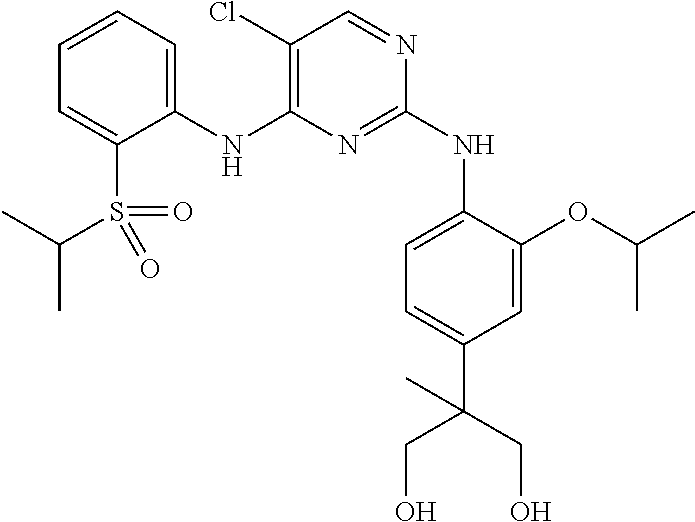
C1(NC2=C(Cl)C=NC(NC3=CC=C(C(CO)(CO)C)C=C3OC(C)C)=N2)=CC=CC=C1S(C(C)C)(=O)=O
